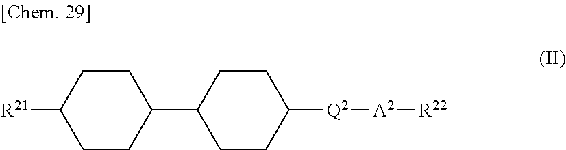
C1C(C2CCC([R21])CC2)CCC([Q2][A2][R22])C1
